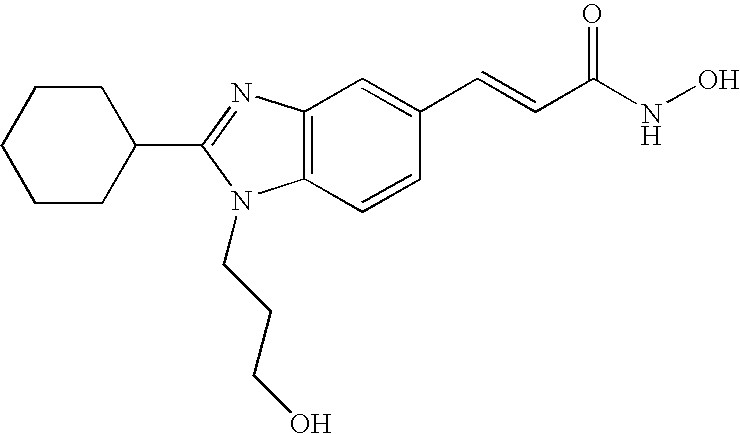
C1(C2=NC3=C(C=CC(C=CC(NO)=O)=C3)N2CCCO)CCCCC1
